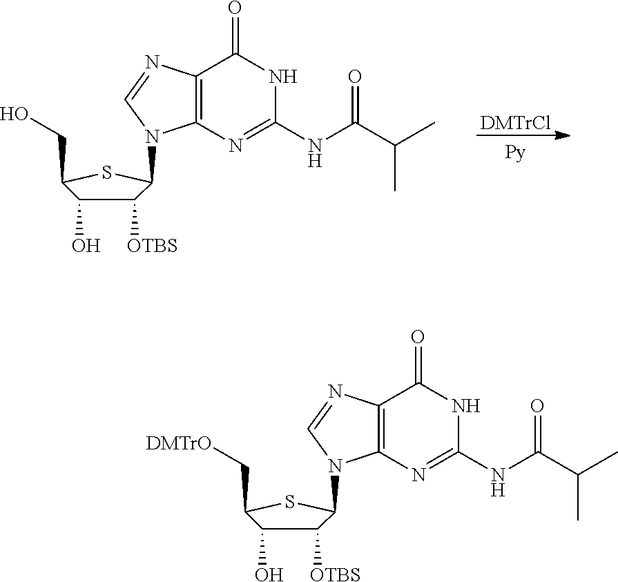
[DMTrCl].C12=C(N=CN1C1C([OTBS])C(O)C(CO)S1)C(=O)NC(NC(C(C)C)=O)=N2.C12=C(N=CN1C1C([OTBS])C(O)C(C[DMTrO])S1)C(=O)NC(NC(C(C)C)=O)=N2
